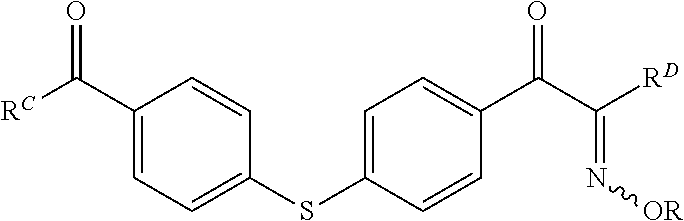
C1=C(C(=O)[RC])C=CC(SC2=CC=C(C(C([RD])=N[OR])=O)C=C2)=C1
